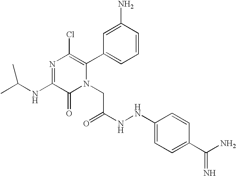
C(NC1=NC(Cl)=C(C2=CC=CC(N)=C2)N(CC(=O)NNC2=CC=C(C(N)=N)C=C2)C1=O)(C)C
